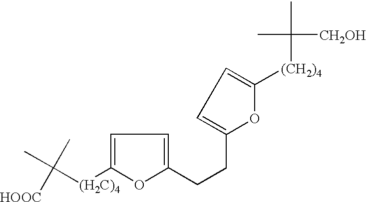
CC([(H2C)4]C1=CC=C(CCC2=CC=C([(CH2)4]C(C)([CH2OH])C)O2)O1)(C)[HOOC]
